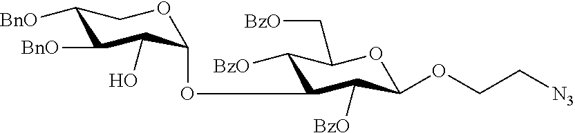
C1(OC2C(O)C([BnO])C([BnO])CO2)C([BzO])C(OCC[N3])OC(C[BzO])C1[BzO]
